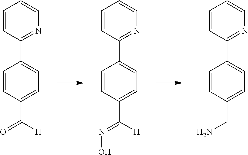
C1=CC(C(=O)[H])=CC=C1C1=NC=CC=C1.C1=CC(C(=NO)[H])=CC=C1C1=NC=CC=C1.C1=CC(CN)=CC=C1C1=NC=CC=C1
